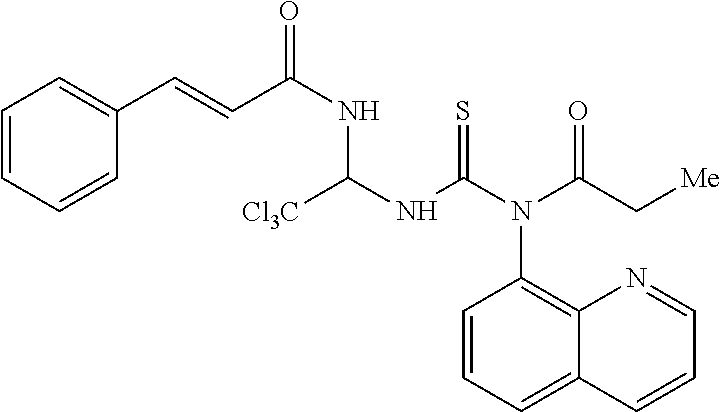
C1=CC=CC(C=CC(NC(NC(=S)N(C2=C3C(=CC=C2)C=CC=N3)C(C[Me])=O)[Cl3C])=O)=C1
